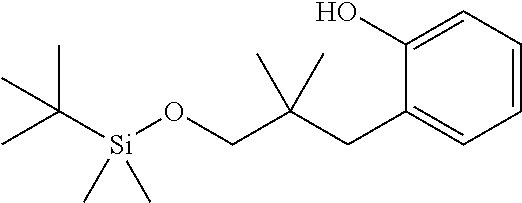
C1=CC=C(O)C(CC(CO[Si](C(C)(C)C)(C)C)(C)C)=C1
